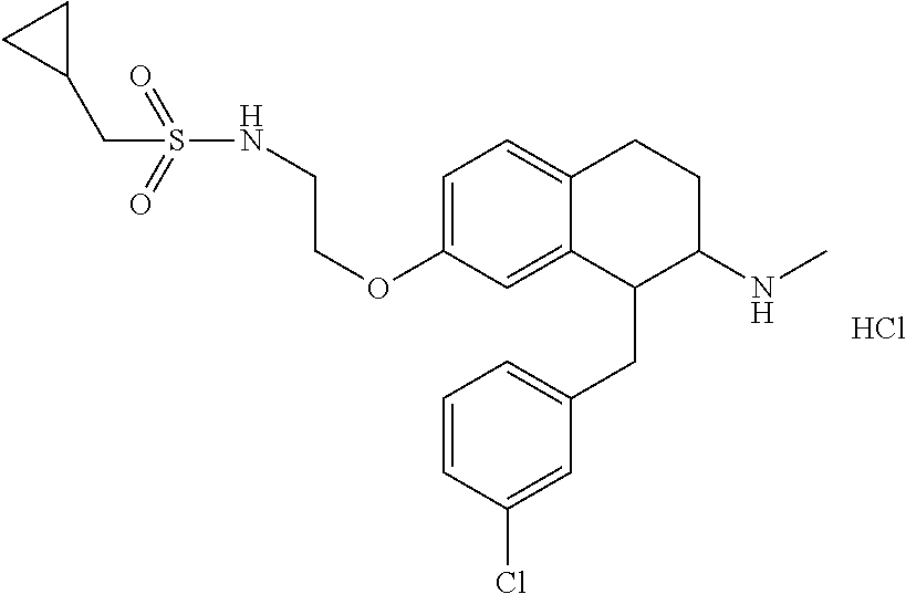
C1=C(OCCNS(=O)(=O)CC2CC2)C=C2C(=C1)CCC(NC)C2CC1=CC=CC(Cl)=C1.Cl
